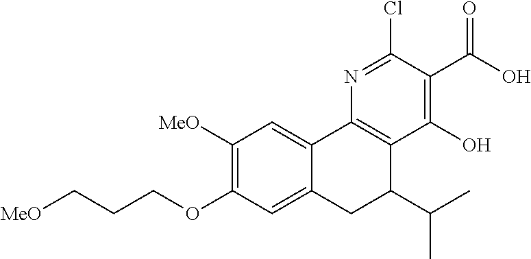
C12=CC(OCCC[MeO])=C([MeO])C=C1C1=C(C(C(C)C)C2)C(O)=C(C(=O)O)C(Cl)=N1
